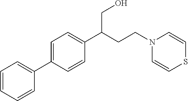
C1=CC=CC(C2=CC=C(C(CCN3C=CSC=C3)CO)C=C2)=C1
